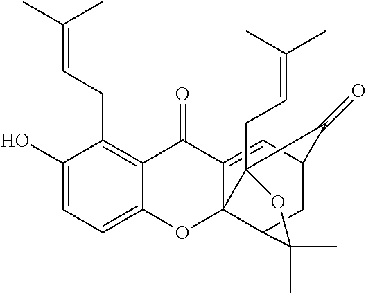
C12=C(CC=C(C)C)C(O)=CC=C1OC13C(=CC4CC1C(C)(C)OC3(CC=C(C)C)C4=O)C2=O
